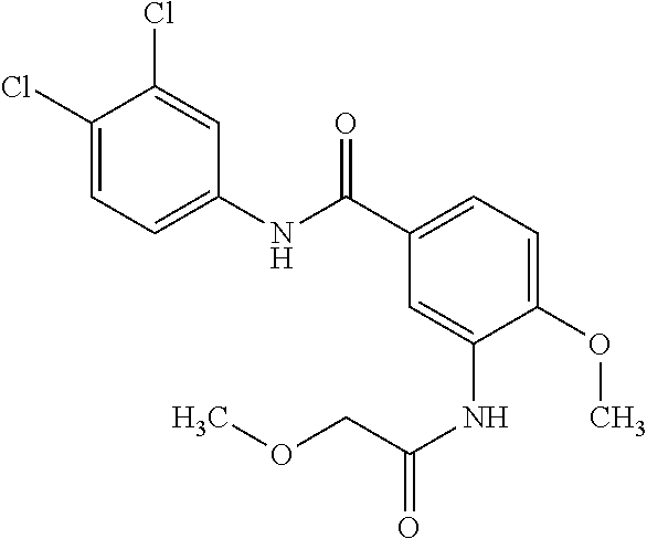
C1(Cl)=CC=C(NC(C2=CC=C(OC)C(NC(COC)=O)=C2)=O)C=C1Cl
